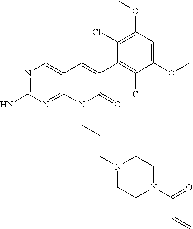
C1(NC)=NC=C2C(=N1)N(CCCN1CCN(C(=O)C=C)CC1)C(=O)C(C1=C(Cl)C(OC)=CC(OC)=C1Cl)=C2
